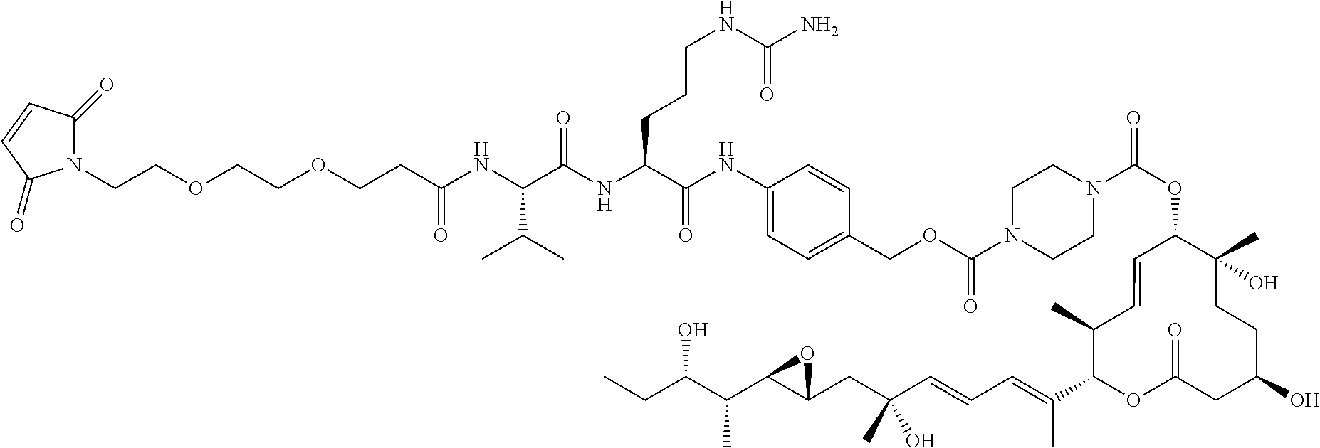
C1(C)C(C(=CC=CC(CC2C(C(C(CC)O)C)O2)(C)O)C)OC(=O)CC(O)CCC(C)(O)C(OC(=O)N2CCN(C(OCC3=CC=C(NC(C(NC(C(NC(CCOCCOCCN4C(=O)C=CC4=O)=O)C(C)C)=O)CCCNC(N)=O)=O)C=C3)=O)CC2)C=C1
